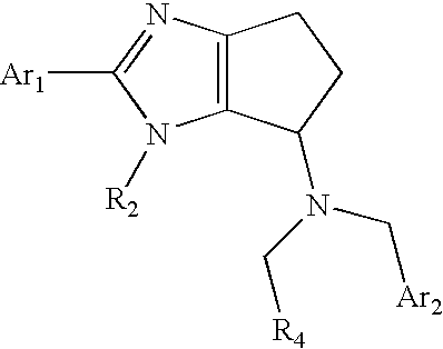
C12=C(N=C([Ar1])N1[R2])CCC2N(C[R4])C[Ar2]
